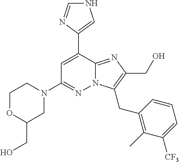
C1=C(C2=CNC=N2)C2=NC(CO)=C(CC3=C(C)C([CF3])=CC=C3)N2N=C1N1CCOC(CO)C1
